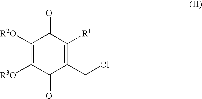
C1([R2O])=C([R3O])C(=O)C(CCl)=C([R1])C1=O
